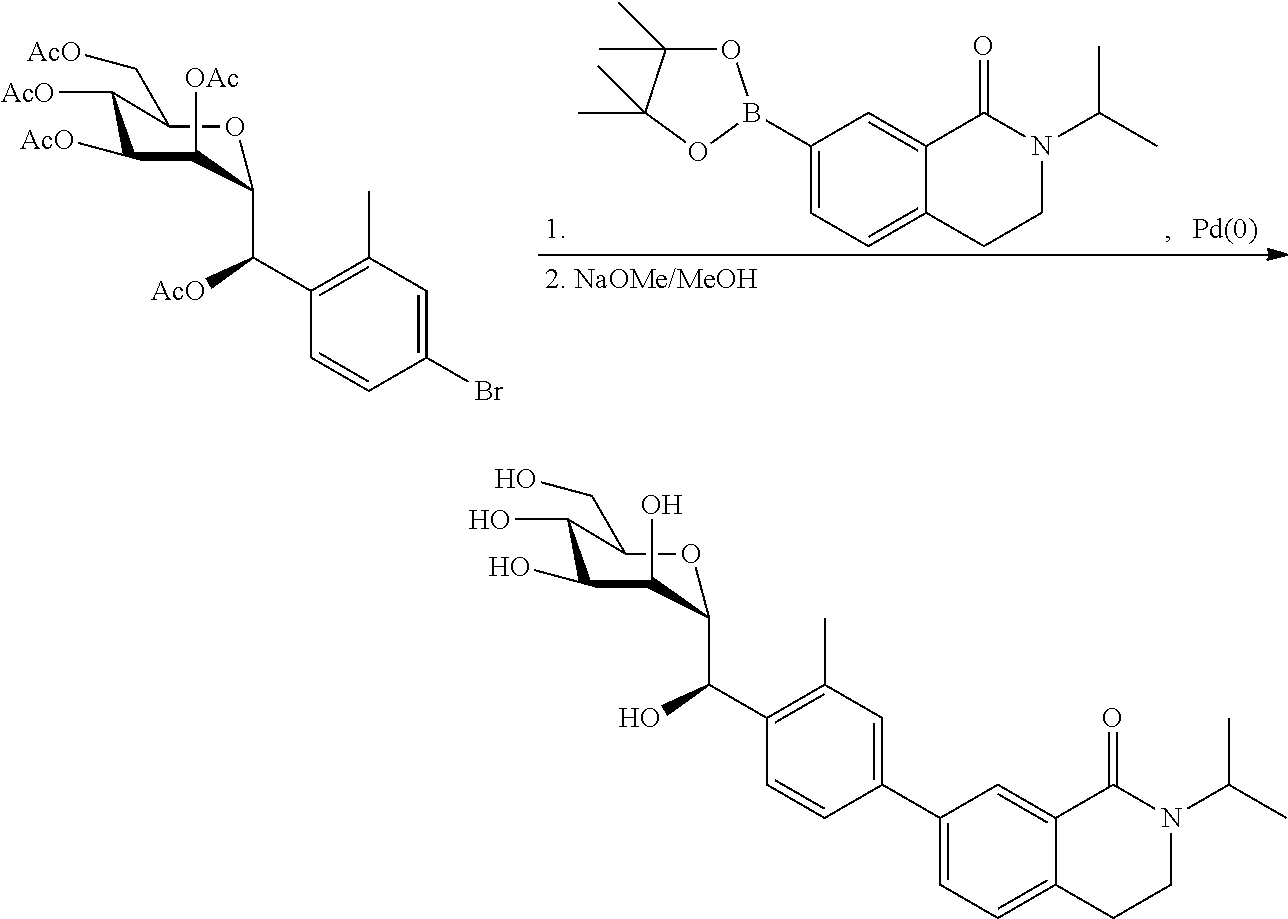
C1(B2OC(C)(C)C(C)(C)O2)=CC=C2C(=C1)C(=O)N(C(C)C)CC2.C1([AcO])C([AcO])C([OAc])C(C(C2=C(C)C=C(Br)C=C2)[AcO])OC1C[AcO].C1(O)C(O)C(O)C(C(C2=C(C)C=C(C3=CC=C4C(=C3)C(=O)N(C(C)C)CC4)C=C2)O)OC1CO
